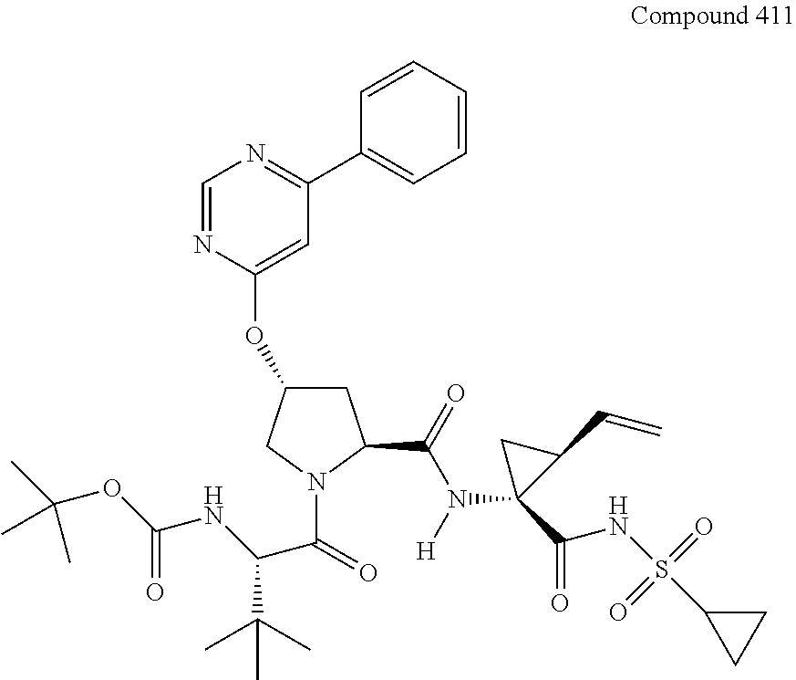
C1=NC(OC2CC(C(=O)N([H])C3(C(=O)NS(=O)(=O)C4CC4)C(C=C)C3)N(C(=O)C(NC(OC(C)(C)C)=O)C(C)(C)C)C2)=CC(C2=CC=CC=C2)=N1
